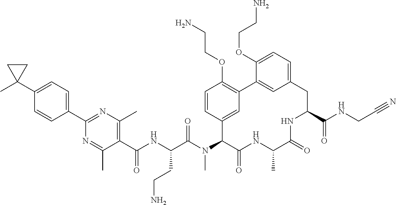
C1(C(NC(C(N(C2C(=O)NC(C)C(=O)NC(C(NCC#N)=O)CC3=CC=C(OCCN)C(=C3)C3=C(OCCN)C=CC2=C3)C)=O)CCN)=O)=C(C)N=C(C2=CC=C(C3(C)CC3)C=C2)N=C1C
